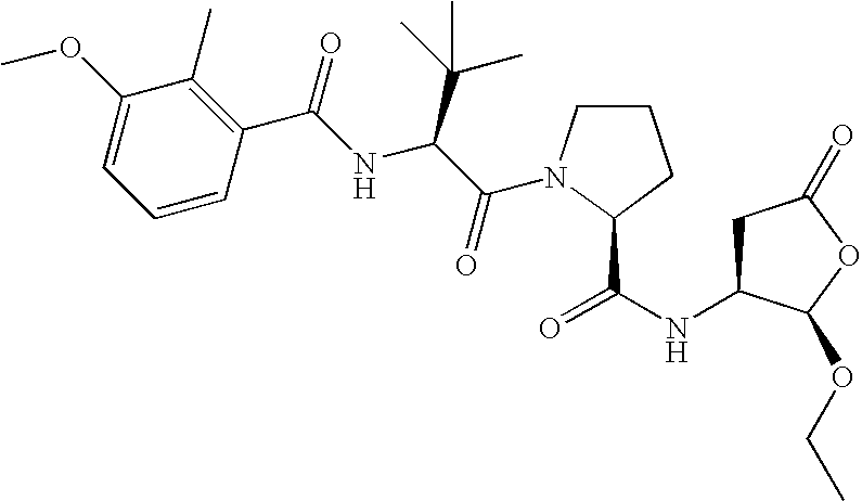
C1C(NC(=O)C2N(C(C(NC(C3=C(C)C(OC)=CC=C3)=O)C(C)(C)C)=O)CCC2)C(OCC)OC1=O
